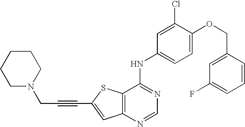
C12=C(SC(C#CCN3CCCCC3)=C1)C(NC1=CC=C(OCC3=CC(F)=CC=C3)C(Cl)=C1)=NC=N2
